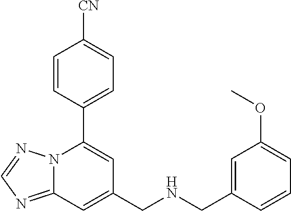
C12=NC=NN1C(C1=CC=C([CN])C=C1)=CC(CNCC1=CC(OC)=CC=C1)=C2
